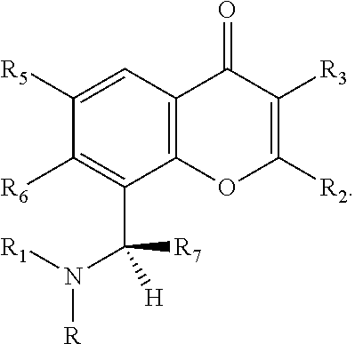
C1=C([R5])C([R6])=C(C(N([R1])[R])([R7])[H])C2=C1C(=O)C([R3])=C([R2])O2
